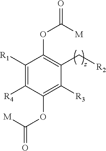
C1([R1])=C([R4])C(OC([M])=O)=C([R3])C(C[R2])=C1OC(=O)[M]
